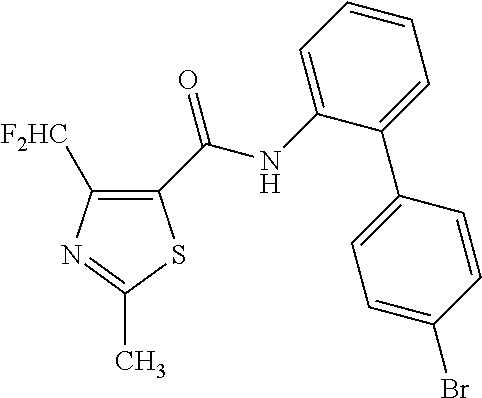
C1([F2HC])=C(C(=O)NC2=CC=CC=C2C2=CC=C(Br)C=C2)SC(C)=N1
